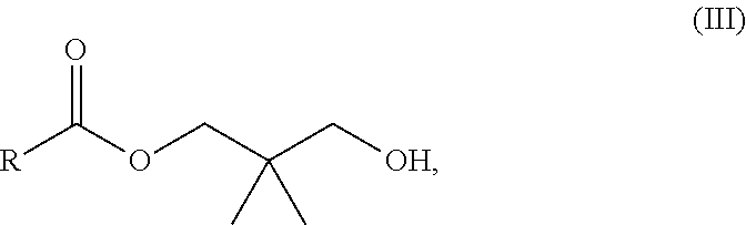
[R]C(OCC(C[OH])(C)C)=O
